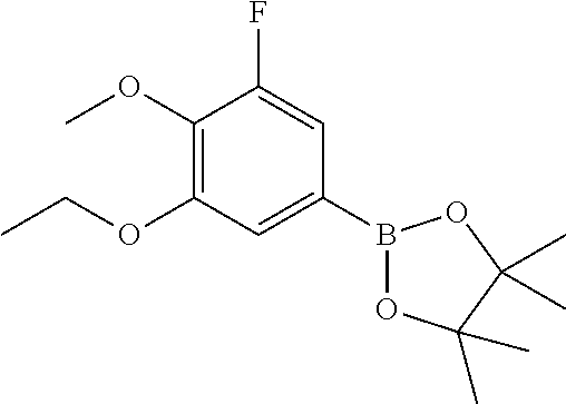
B1(C2=CC(OCC)=C(OC)C(F)=C2)OC(C)(C)C(C)(C)O1
